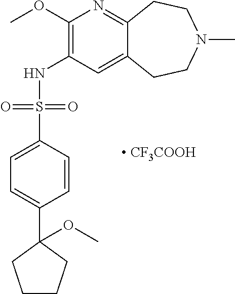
C1(OC)=C(NS(C2=CC=C(C3(OC)CCCC3)C=C2)(=O)=O)C=C2C(=N1)CCN(C)CC2.[ CF3COOH]
